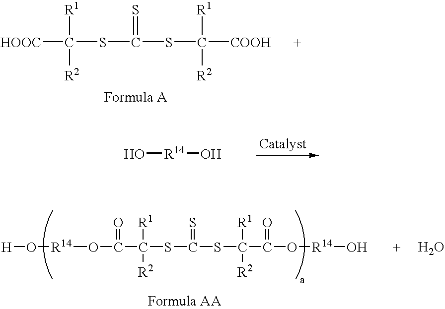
O[R14]O.[HOOC]C(SC(SC([COOH])([R1])[R2])=S)([R1])[R2].[H2O].[H]O[R14]OC(C(SC(SC(C(O[R14]O)=O)([R1])[R2])=S)([R1])[R2])=O
